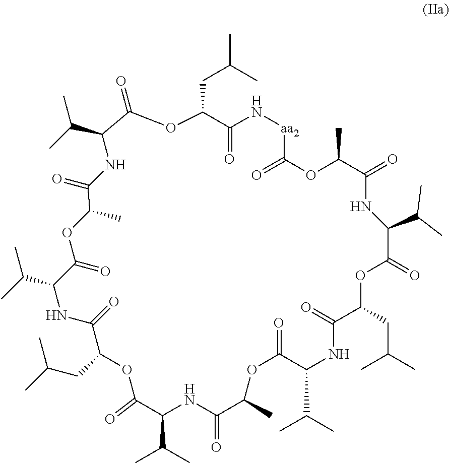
C1(=O)OC(CC(C)C)C(=O)N[aa2]C(=O)OC(C)C(=O)NC(C(C)C)C(=O)OC(CC(C)C)C(=O)NC(C(C)C)C(=O)OC(C)C(=O)NC(C(C)C)C(=O)OC(CC(C)C)C(=O)NC(C(C)C)C(=O)OC(C)C(=O)NC1C(C)C
